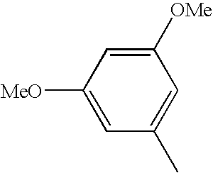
C1([OMe])=CC([MeO])=CC(C)=C1
